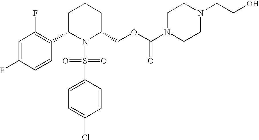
C1=C(F)C=CC(C2N(S(C3=CC=C(Cl)C=C3)(=O)=O)C(COC(N3CCN(CCO)CC3)=O)CCC2)=C1F
